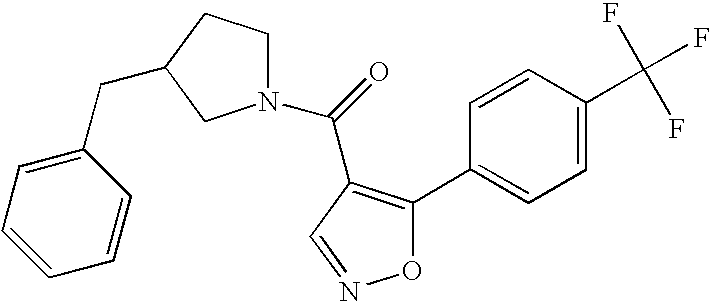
C1=CC=C(CC2CCN(C(=O)C3=C(C4=CC=C(C(F)(F)F)C=C4)ON=C3)C2)C=C1
